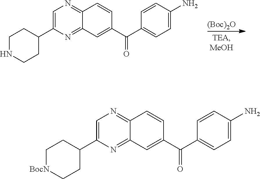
[(Boc)2O].C1NCCC(C2=CN=C3C(=N2)C=C(C(C2=CC=C(N)C=C2)=O)C=C3)C1.C1[BocN]CCC(C2=CN=C3C(=N2)C=C(C(C2=CC=C(N)C=C2)=O)C=C3)C1
